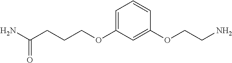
C1=C(OCCCC(N)=O)C=C(OCCN)C=C1
